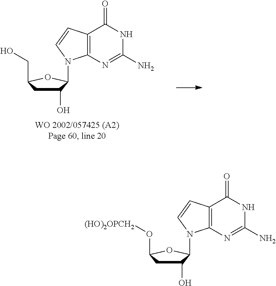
C1(O)CC(CO)OC1N1C2=C(C(=O)NC(N)=N2)C=C1.C1(O)CC(O[(HO)2OPCH2])OC1N1C2=C(C(=O)NC(N)=N2)C=C1
